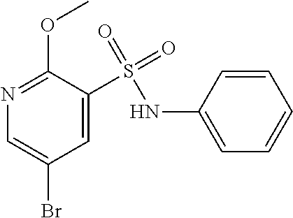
N1=C(OC)C(S(=O)(=O)NC2=CC=CC=C2)=CC(Br)=C1
